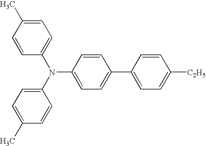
C1=CC(N(C2=CC=C(C)C=C2)C2=CC=C(C)C=C2)=CC=C1C1=CC=C([C2H5])C=C1
